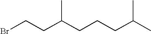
BrCCC(CCCC(C)C)C
